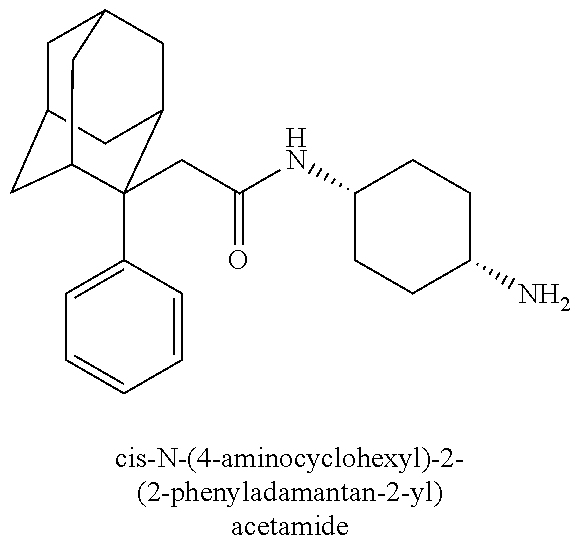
C1C2CC3C(C4=CC=CC=C4)(CC(NC4CCC(N)CC4)=O)C(CC1C3)C2
